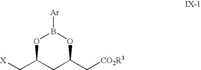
[X]CC1CC(C[CO2R3])OB([Ar])O1
